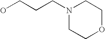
C(CCN1CCOCC1)O
